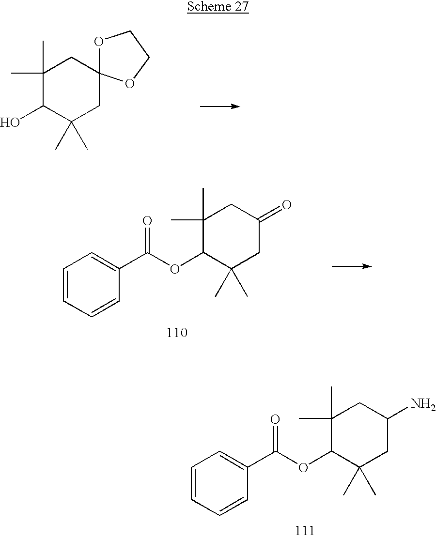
C1=CC=CC(C(OC2C(C)(C)CC(N)CC2(C)C)=O)=C1.C1(C)(C)C(O)C(C)(C)CC2(C1)OCCO2.C1=CC=CC(C(OC2C(C)(C)CC(=O)CC2(C)C)=O)=C1
